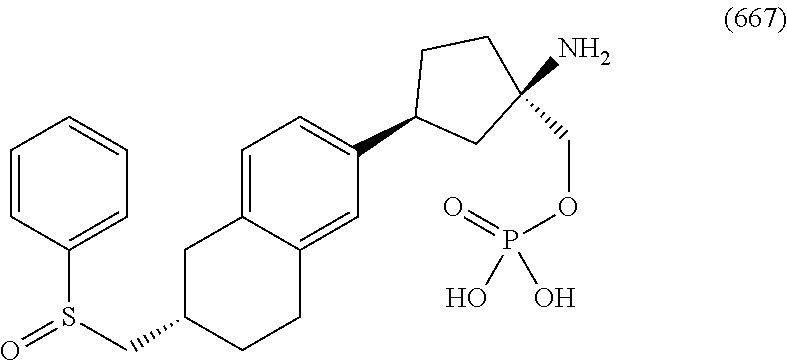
C1=CC(S(CC2CCC3=CC(C4CC(N)(COP(=O)(O)O)CC4)=CC=C3C2)=O)=CC=C1
